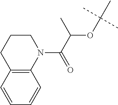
C12=C(N(C(C(C)OC(C)(C)C)=O)CCC1)C=CC=C2
